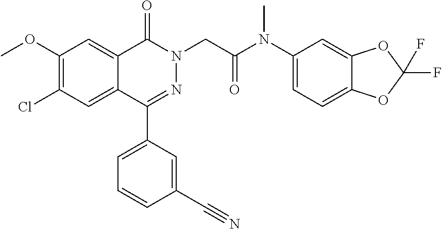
C1(C2=CC=CC(C#N)=C2)=NN(CC(N(C2=CC=C3C(=C2)OC(F)(F)O3)C)=O)C(=O)C2=CC(OC)=C(Cl)C=C12
